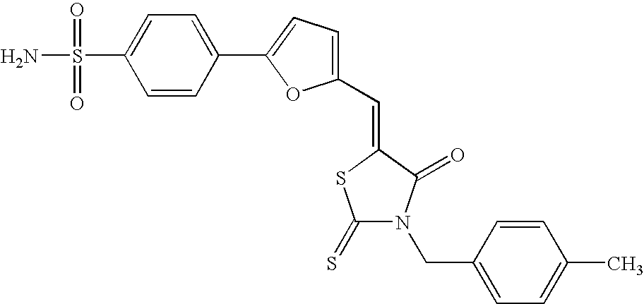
C1=CC(C2=CC=C(C=C3SC(=S)N(CC4=CC=C(C)C=C4)C3=O)O2)=CC=C1S(N)(=O)=O
